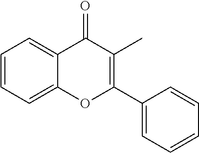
C1=CC=C2C(=C1)C(=O)C(C)=C(C1=CC=CC=C1)O2
